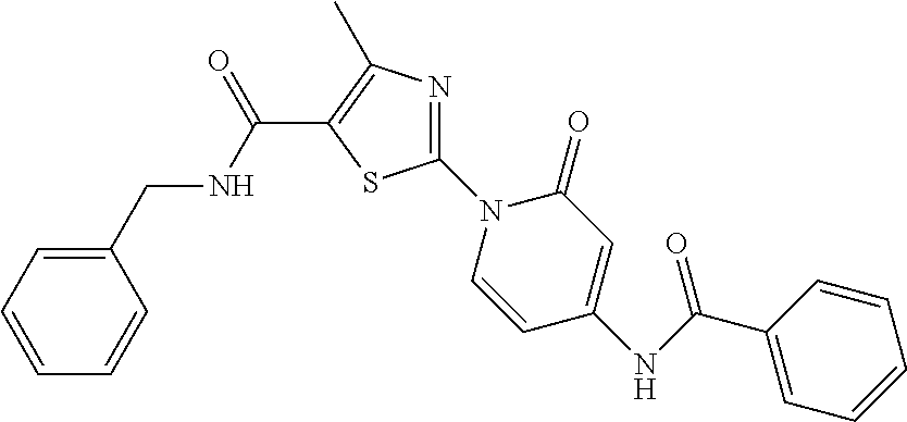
C1(CNC(C2=C(C)N=C(N3C=CC(NC(C4=CC=CC=C4)=O)=CC3=O)S2)=O)=CC=CC=C1
